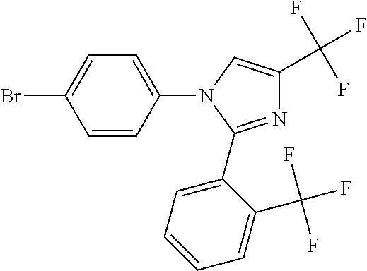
C1=CC(N2C=C(C(F)(F)F)N=C2C2=CC=CC=C2C(F)(F)F)=CC=C1Br
